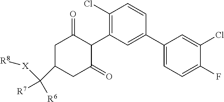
C1(Cl)=C(C2C(=O)CC(C([R7])([R6])[X][R8])CC2=O)C=C(C2=CC=C(F)C(Cl)=C2)C=C1
